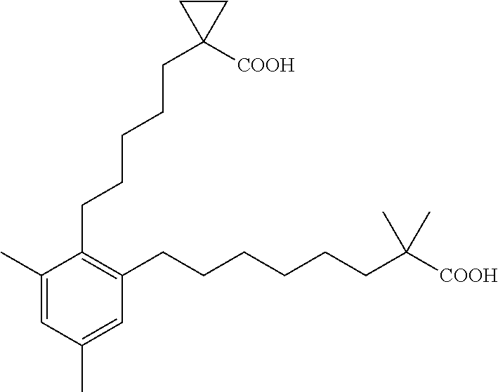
C1(CCCCCC2([COOH])CC2)=C(CCCCCCC(C)(C)[COOH])C=C(C)C=C1C
